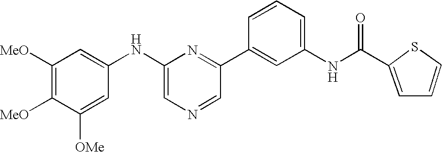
C1([MeO])=C([MeO])C([OMe])=CC(NC2=CN=CC(C3=CC(NC(C4=CC=CS4)=O)=CC=C3)=N2)=C1
